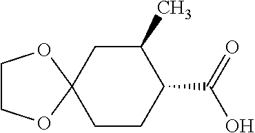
C1CC(C(=O)O)C(C)CC12OCCO2
